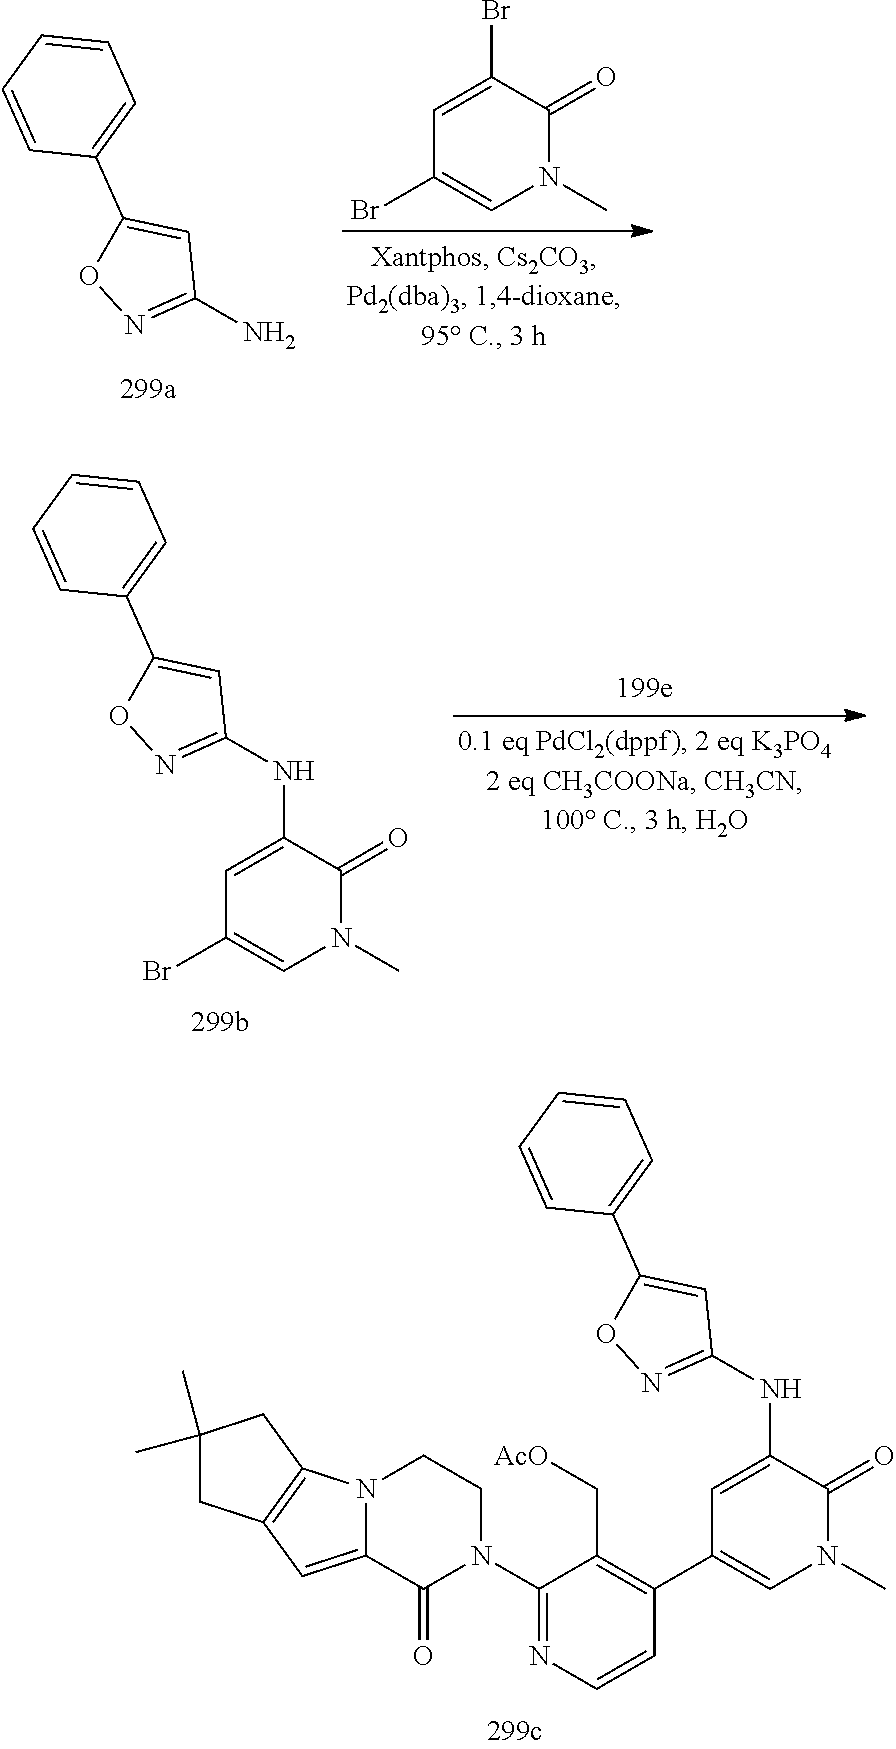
C1(Br)=CN(C)C(=O)C(Br)=C1.NC1=NOC(C2=CC=CC=C2)=C1.C1(N2CCN3C(=CC4=C3CC(C)(C)C4)C2=O)=NC=CC(C2=CN(C)C(=O)C(NC3=NOC(C4=CC=CC=C4)=C3)=C2)=C1C[AcO].C1(Br)=CN(C)C(=O)C(NC2=NOC(C3=CC=CC=C3)=C2)=C1
